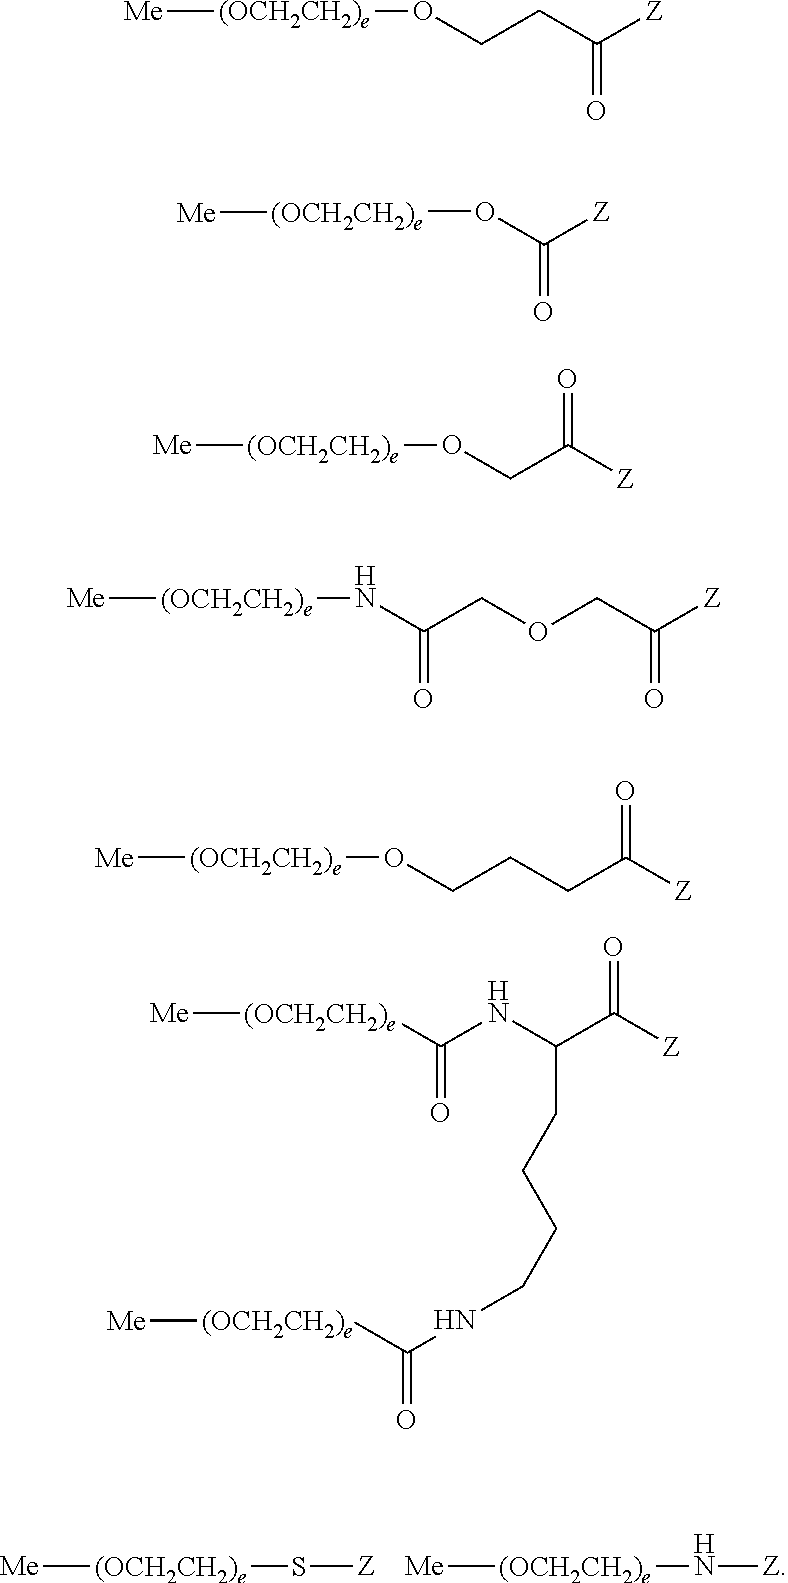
[(OCH2CH2)e]([Me])S[Z].[(OCH2CH2)e]([Me])N[Z].[(OCH2CH2)e]([Me])OCCC([Z])=O.O(C([Z])=O)[(OCH2CH2)e][Me].[(OCH2CH2)e]([Me])OCC([Z])=O.[(OCH2CH2)e]([Me])NC(COCC([Z])=O)=O.[(OCH2CH2)e]([Me])OCCCC([Z])=O.[(OCH2CH2)e]([Me])C(NC(C([Z])=O)CCCCNC([(OCH2CH2)e][Me])=O)=O
